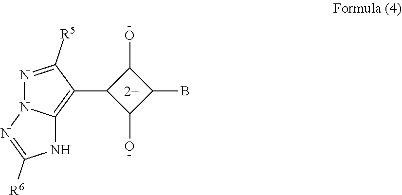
BC1C(O)C(C2=C3N(N=C2[R5])N=C([R6])N3)C1O
